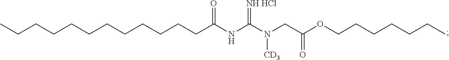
C(CCCCCCCCC(NC(N(CC(OCCCCCCC)=O)[CD3])=[NH HCl])=O)CCC
